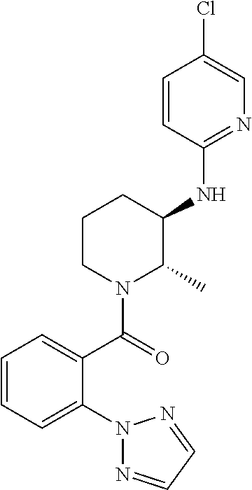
C1(NC2C(C)N(C(=O)C3=CC=CC=C3N3N=CC=N3)CCC2)=NC=C(Cl)C=C1
